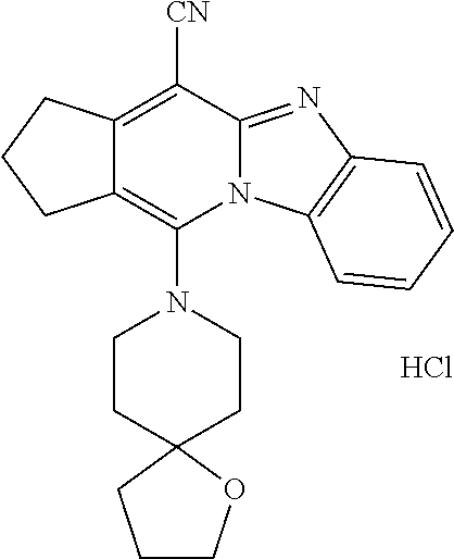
Cl.C12=C([CN])C3=NC4=C(N3C(N3CCC5(CC3)CCCO5)=C1CCC2)C=CC=C4
